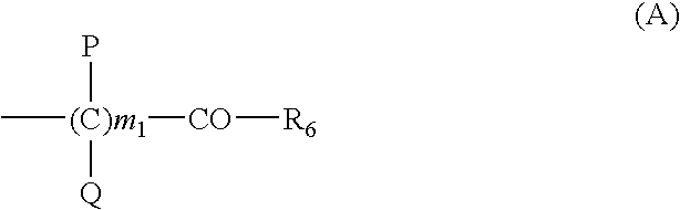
C[(C)m1]([CO][R6])(P)[Q]
